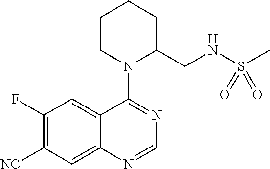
C1(F)=C([NC])C=C2C(=C1)C(N1C(CNS(C)(=O)=O)CCCC1)=NC=N2
